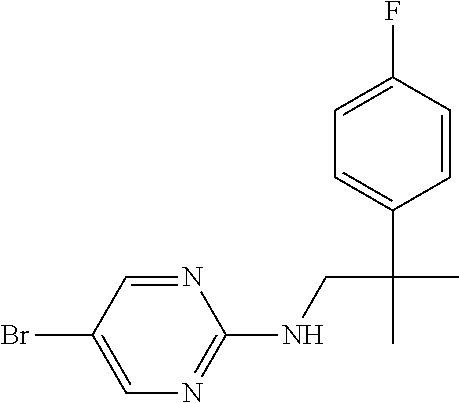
BrC1=CN=C(NCC(C)(C2=CC=C(F)C=C2)C)N=C1
